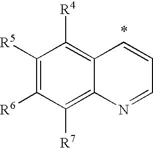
C1([R5])=C([R6])C([R7])=C2C(=C1[R4])C=CC=N2
